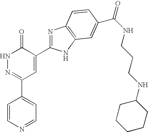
N1N=C(C2=CC=NC=C2)C=C(C2=NC3=C(N2)C=C(C(=O)NCCCNC2CCCCC2)C=C3)C1=O
